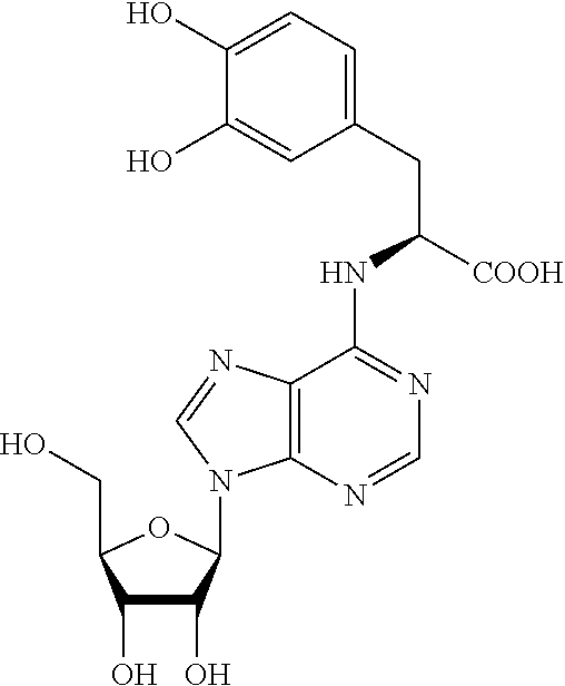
C1(O)C(O)C(N2C3=C(C(NC([COOH])CC4=CC=C(O)C(O)=C4)=NC=N3)N=C2)OC1CO
